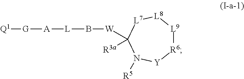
[R6]1[L9][L8][L7]C([W]B[L][A][G][Q1])([R3a])N([R5])[Y]1
